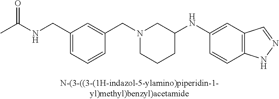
N1(CC2=CC(CNC(C)=O)=CC=C2)CCCC(NC2=CC3=C(C=C2)NN=C3)C1
